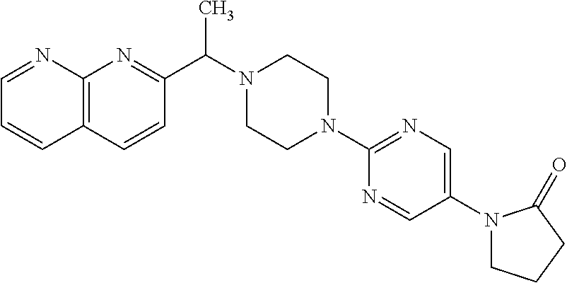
C12=C(C=CC(C(N3CCN(C4=NC=C(N5CCCC5=O)C=N4)CC3)C)=N1)C=CC=N2
